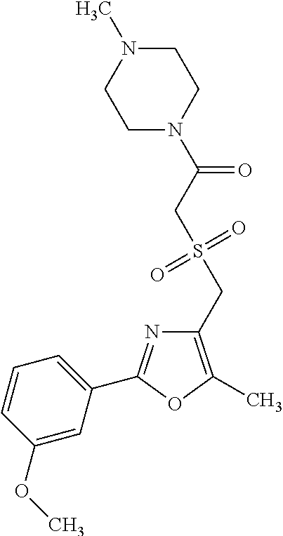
C1(CS(=O)(=O)CC(=O)N2CCN(C)CC2)=C(C)OC(C2=CC=CC(OC)=C2)=N1
